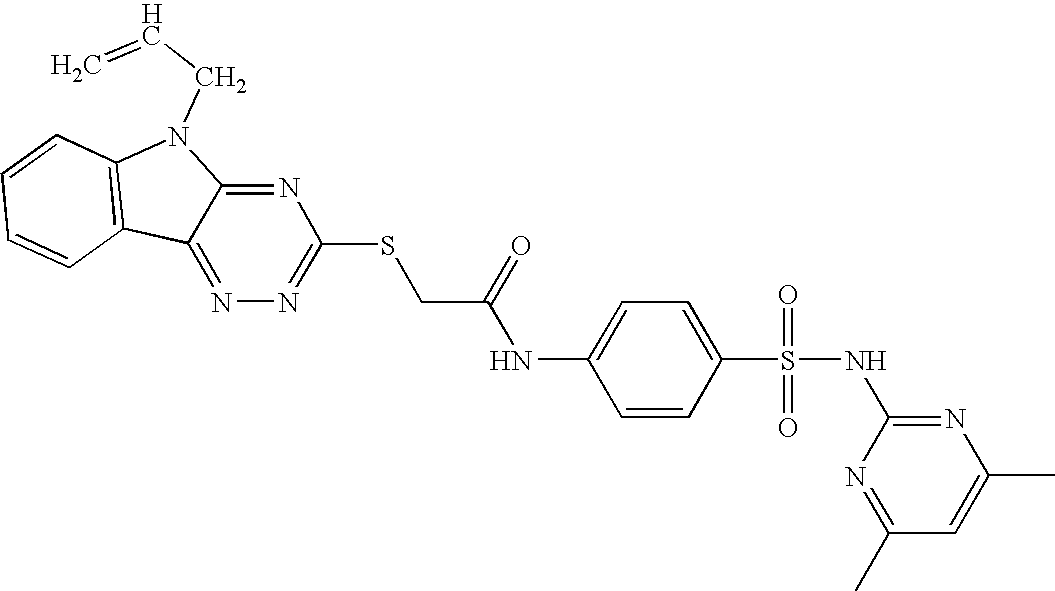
C1=CC2=C(C=C1)C1=NN=C(SCC(=O)NC3=CC=C(S(=O)(=O)NC4=NC(C)=CC(C)=N4)C=C3)N=C1N2CC=C
